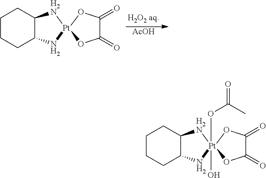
C1CCC2C(C1)[H2N][Pt]1(OC(=O)C)(O)(N2)OC(=O)C(=O)O1.C1CCC2C(C1)[H2N][Pt]1(N2)OC(=O)C(=O)O1.[AcOH]
